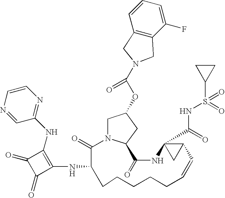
C1N2C(CC1OC(N1CC3=C(C(F)=CC=C3)C1)=O)C(=O)NC1(C(=O)NS(=O)(C3CC3)=O)CC1C=CCCCCCC(NC1=C(NC3=NC=CN=C3)C(=O)C1=O)C2=O
